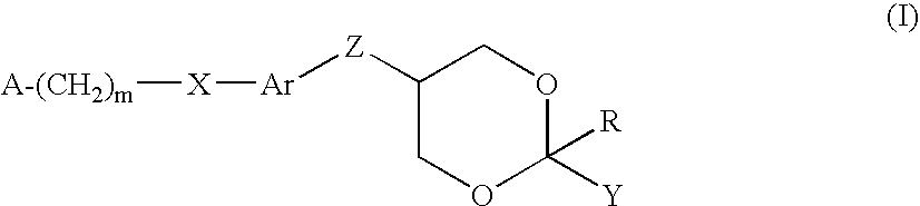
C1([Z][Ar][X][A-(CH2)m])COC([R])([Y])OC1
